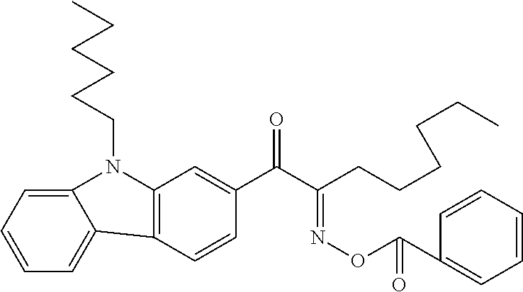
C12=C(C=C(C(C(CCCCCC)=NOC(C3=CC=CC=C3)=O)=O)C=C1)N(CCCCCC)C1=CC=CC=C21
